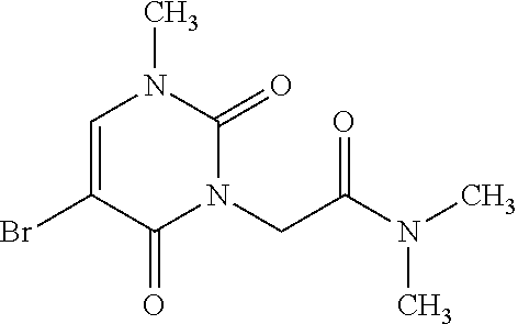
C1=C(Br)C(=O)N(CC(N(C)C)=O)C(=O)N1C
